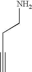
C(N)CC#C
